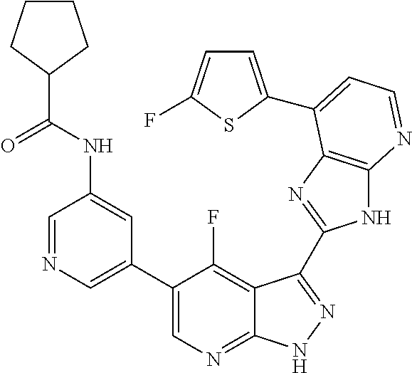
C1=NC=C(C2=CN=C3C(=C2F)C(C2=NC4=C(N2)N=CC=C4C2=CC=C(F)S2)=NN3)C=C1NC(C1CCCC1)=O
